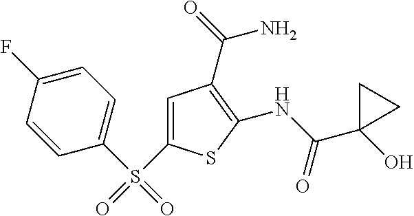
C1(NC(=O)C2(O)CC2)=C(C(=O)N)C=C(S(=O)(C2=CC=C(F)C=C2)=O)S1
